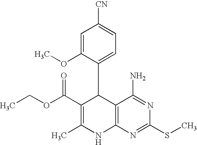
C12=C(N=C(SC)N=C1N)NC(C)=C(C(OCC)=O)C2C1=CC=C([CN])C=C1OC
